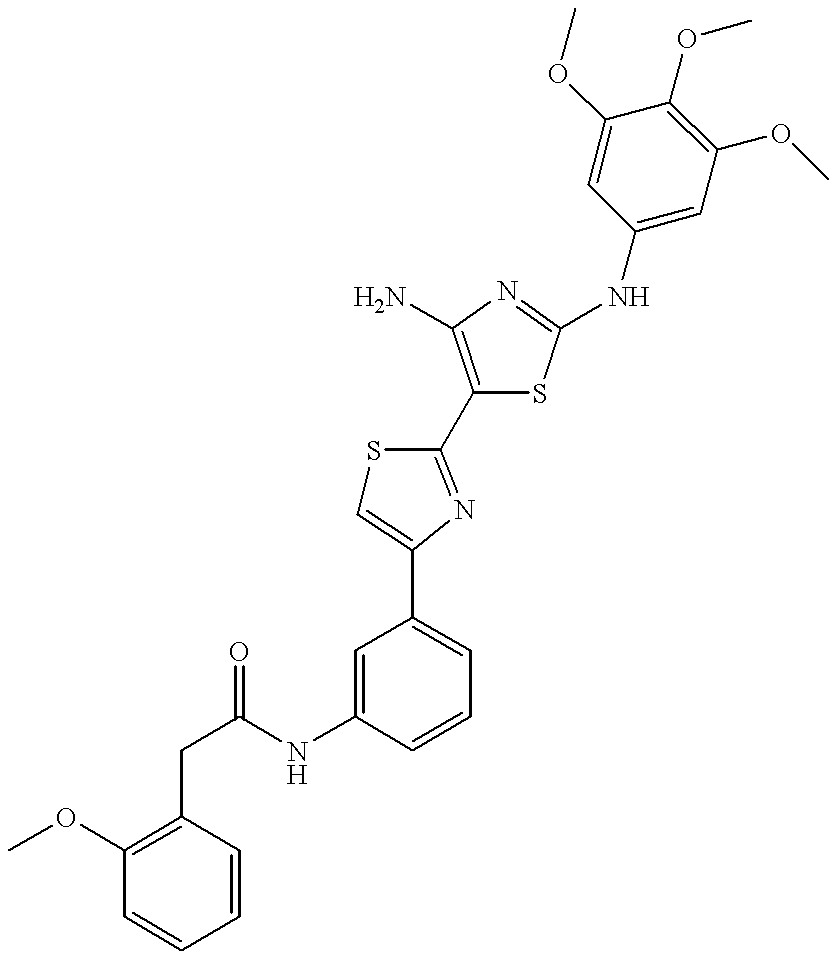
C(NC1=CC(C2=CSC(C3=C(N)N=C(NC4=CC(OC)=C(OC)C(OC)=C4)S3)=N2)=CC=C1)(=O)CC1=C(OC)C=CC=C1
